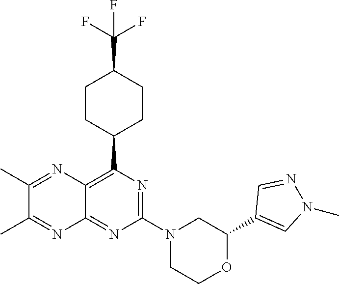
C1(C2=CN(C)N=C2)OCCN(C2=NC(C3CCC(C(F)(F)F)CC3)=C3C(=N2)N=C(C)C(C)=N3)C1
